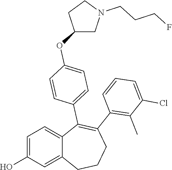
C1=C(O)C=C2C(=C1)C(C1=CC=C(OC3CN(CCCF)CC3)C=C1)=C(C1=C(C)C(Cl)=CC=C1)CCC2
